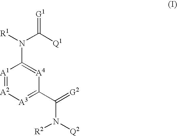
[A1]1=[A2][A3]=C(C(=[G2])N([Q2])[R2])[A4]=C1N(C(=[G1])[Q1])[R1]
